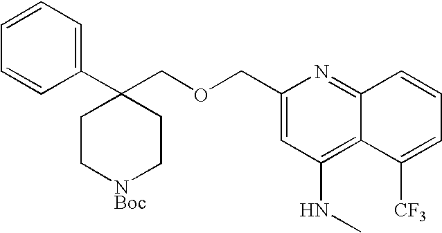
C1(C2(COCC3=CC(NC)=C4C(=N3)C=CC=C4[CF3])CC[NBoc]CC2)=CC=CC=C1
